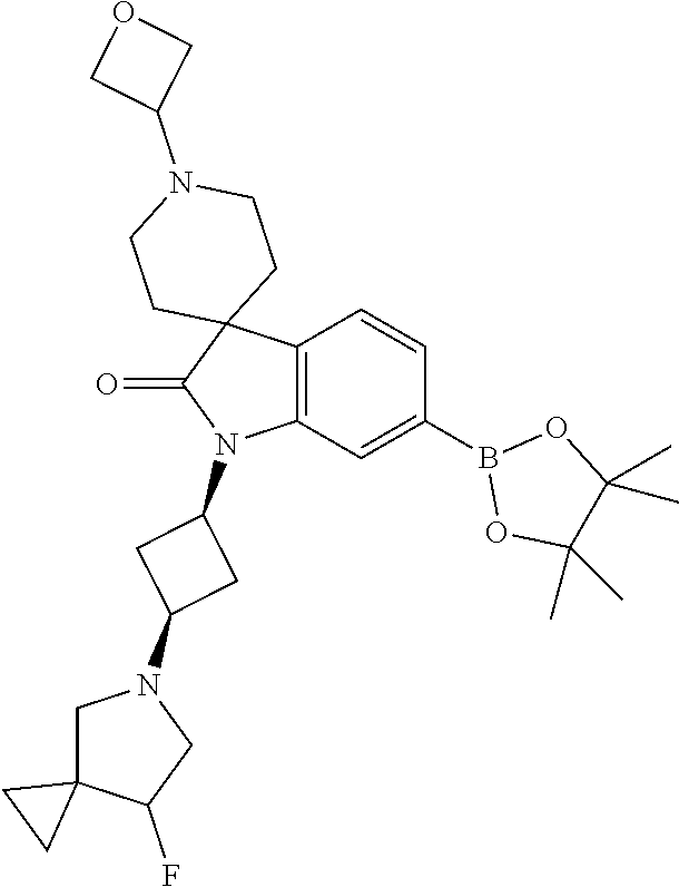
C12=C(C=C(B3OC(C)(C)C(C)(C)O3)C=C1)N(C1CC(N3CC4(C(F)C3)CC4)C1)C(=O)C21CCN(C2COC2)CC1
